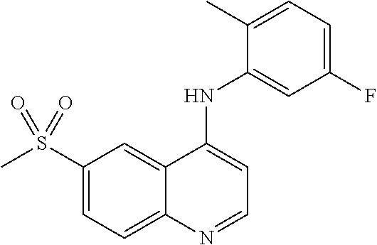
S(C1=CC=C2C(=C1)C(NC1=CC(F)=CC=C1C)=CC=N2)(C)(=O)=O
